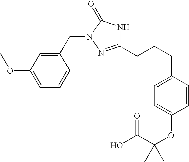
C(CCC1=CC=C(OC(C(O)=O)(C)C)C=C1)C1=NN(CC2=CC(OC)=CC=C2)C(=O)N1
